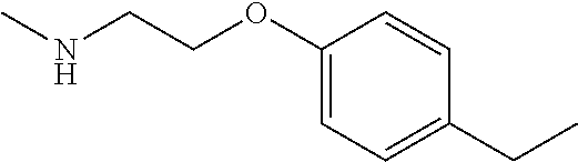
CNCCOC1=CC=C(CC)C=C1
